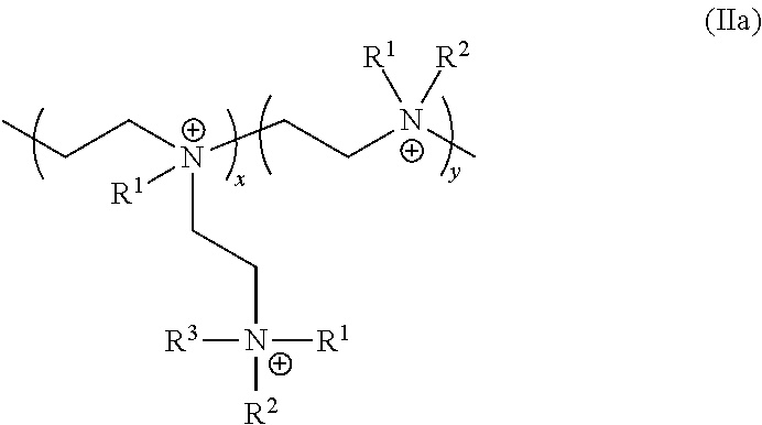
CCC[N+](CC[N+](C)([R1])[R2])(CC[N+]([R3])([R1])[R2])[R1]
